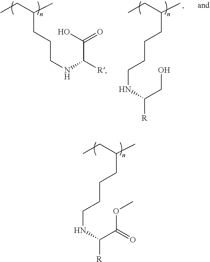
CCC(C)CCCCNC([R])C(OC)=O.CCC(C)CCCCNC([R])CO.CCC(C)CCCNC([R])C(O)=O
